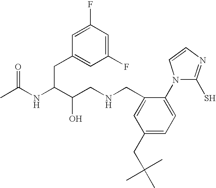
CC(NC(C(CNCC1=CC(CC(C)(C)C)=CC=C1N1C(S)=NC=C1)O)CC1=CC(F)=CC(F)=C1)=O
